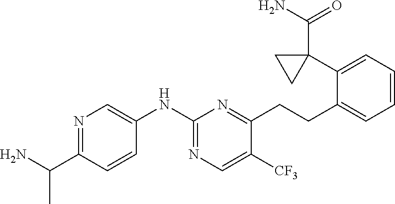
N1=C(C(N)C)C=CC(NC2=NC=C([CF3])C(CCC3=CC=CC=C3C3(C(N)=O)CC3)=N2)=C1
